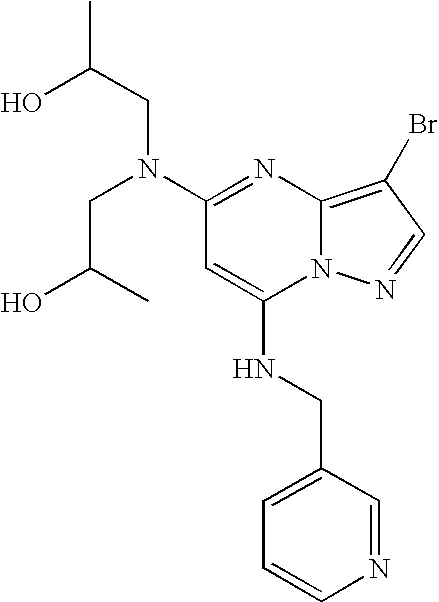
C1=CN=CC(CNC2=CC(N(CC(C)O)CC(C)O)=NC3=C(Br)C=NN23)=C1
